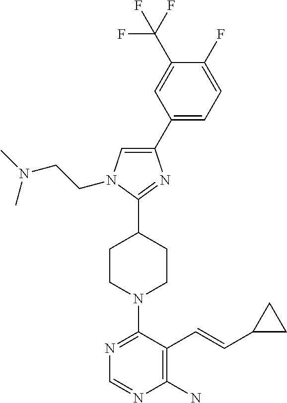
C1(C2=CC=C(F)C(C(F)(F)F)=C2)=CN(CCN(C)C)C(C2CCN(C3=NC=NC(N)=C3C=CC3CC3)CC2)=N1
